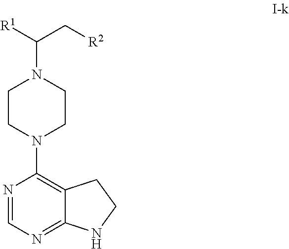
N1=CN=C2C(=C1N1CCN(C([R1])C[R2])CC1)CCN2
